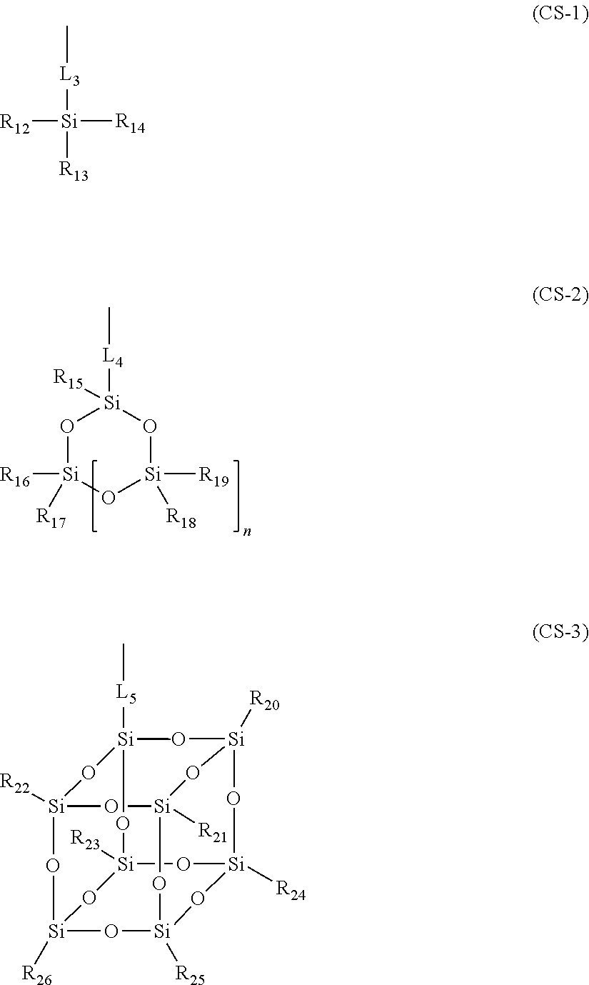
O1[Si]([R16])([R17])O[Si]([R19])([R18])O[Si]1([L4]C)[R15].C[L3][Si]([R13])([R14])[R12].[Si]12([R22])O[Si]3([R21])O[Si]4([R25])O[Si]([R26])(O1)O[Si]1([R23])O[Si]([R24])(O4)O[Si]([R20])(O[Si]([L5]C)(C)(O2)O1)O3
